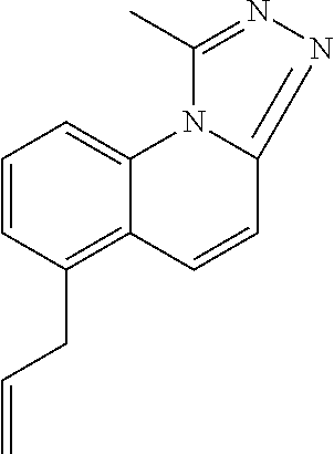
N1=C2N(C(C)=N1)C1=CC=CC(CC=C)=C1C=C2
